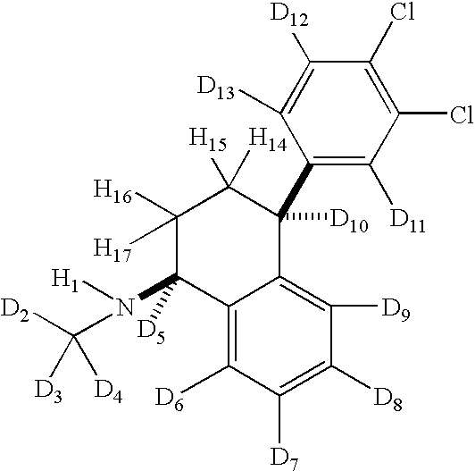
C1([H16])([H17])C(N([H1])C([D2])([D3])[D4])([D5])C2=C([D6])C([D7])=C([D8])C([D9])=C2C([D10])(C2=C([D11])C(Cl)=C(Cl)C([D12])=C2[D13])C1([H15])[H14]
